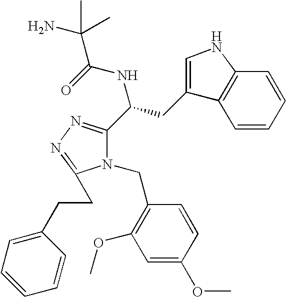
C1=CC=CC2=C1C(CC(C1=NN=C(CCC3=CC=CC=C3)N1CC1=C(OC)C=C(OC)C=C1)NC(C(C)(N)C)=O)=CN2
